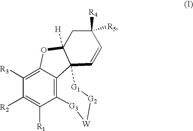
C1([R2])=C([R1])C2=C3C(=C1[R3])OC1([H])CC([R4])([R5])C=CC13[G1][G2][W][G3]2
